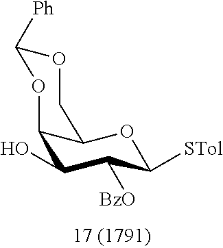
C12C(O)C([BzO])C([STol])OC1COC([Ph])O2
